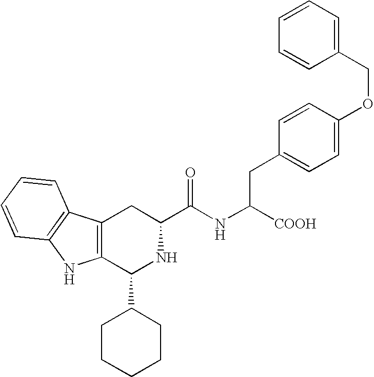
C1(C2CCCCC2)NC(C(=O)NC(CC2=CC=C(OCC3=CC=CC=C3)C=C2)[COOH])CC2=C1NC1=C2C=CC=C1
